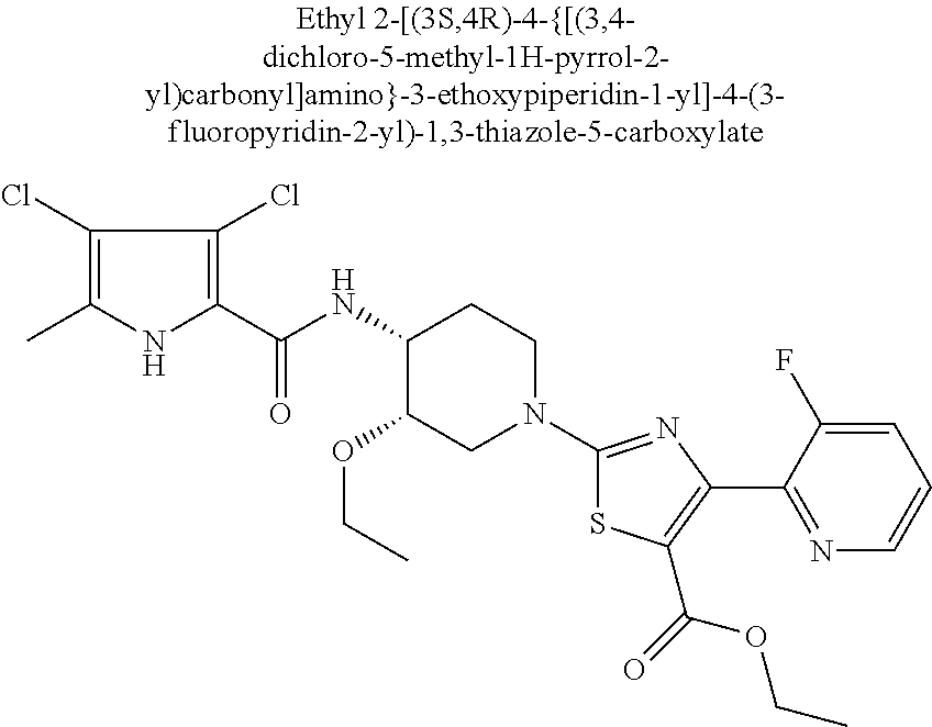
C(C)OC1C(NC(C2=C(Cl)C(Cl)=C(C)N2)=O)CCN(C2=NC(C3=NC=CC=C3F)=C(C(=O)OCC)S2)C1
